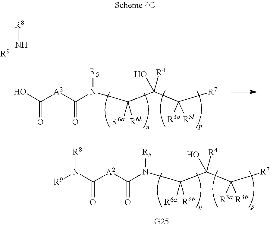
[R8]N.[R9].[R7]C(C(C(N(C(=O)[A2]C(=O)O)[R5])([R6b])[R6a])(O)[R4])([R3a])[R3b].[R7]C(C(C(N(C(=O)[A2]C(N([R9])[R8])=O)[R5])([R6b])[R6a])(O)[R4])([R3a])[R3b]
